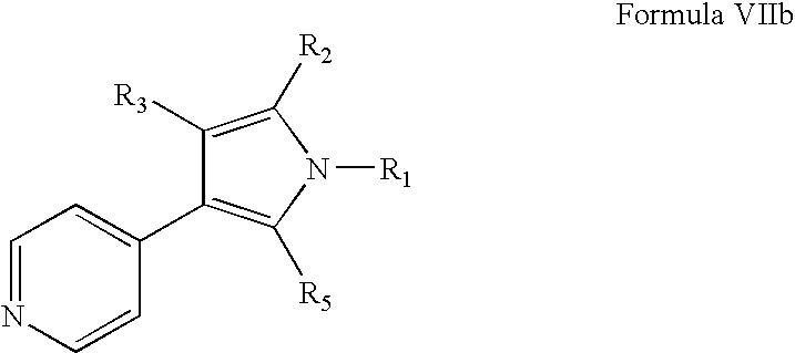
C1(C2=C([R5])N([R1])C([R2])=C2[R3])=CC=NC=C1
